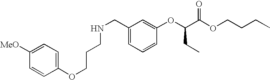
N(CC1=CC=CC(OC(C(OCCCC)=O)CC)=C1)CCCOC1=CC=C([MeO])C=C1
